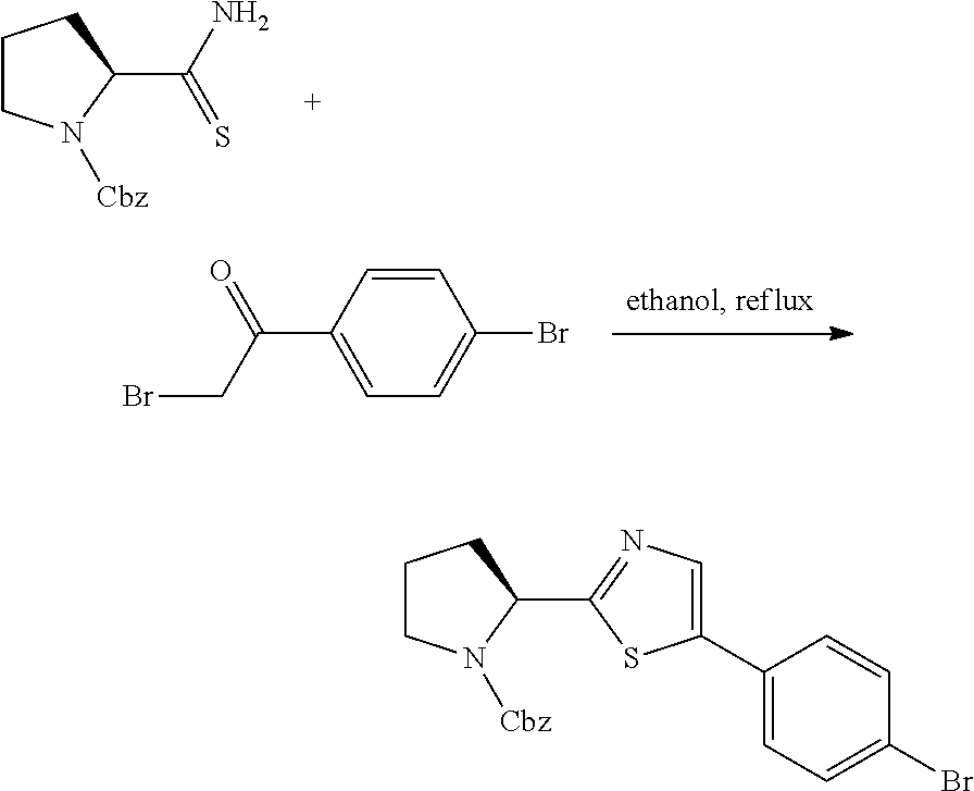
C1CN([Cbz])C(C(N)=S)C1.C1=CC(C(CBr)=O)=CC=C1Br.C1CN([Cbz])C(C2=NC=C(C3=CC=C(Br)C=C3)S2)C1
